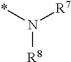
N([R8])(*)[R7]
